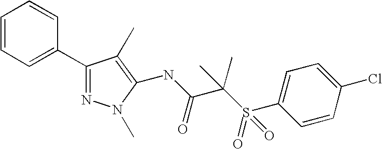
C1(C2=CC=CC=C2)=NN(C)C(NC(=O)C(C)(S(=O)(C2=CC=C(Cl)C=C2)=O)C)=C1C
